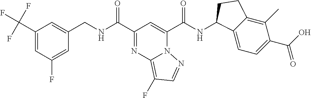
C(NC(C1=NC2=C(F)C=NN2C(C(NC2C3=CC=C(C(O)=O)C(C)=C3CC2)=O)=C1)=O)C1=CC(C(F)(F)F)=CC(F)=C1
